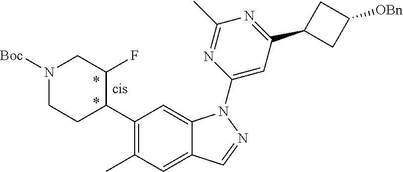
C1(C2C(F)CN([Boc])CC2)=C(C)C=C2C(=C1)N(C1=CC(C3CC([OBn])C3)=NC(C)=N1)N=C2
